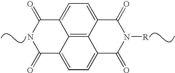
C12=CC=C3C4=C1C(=CC=C4C(=O)NC3=O)C(=O)N([R])C2=O
